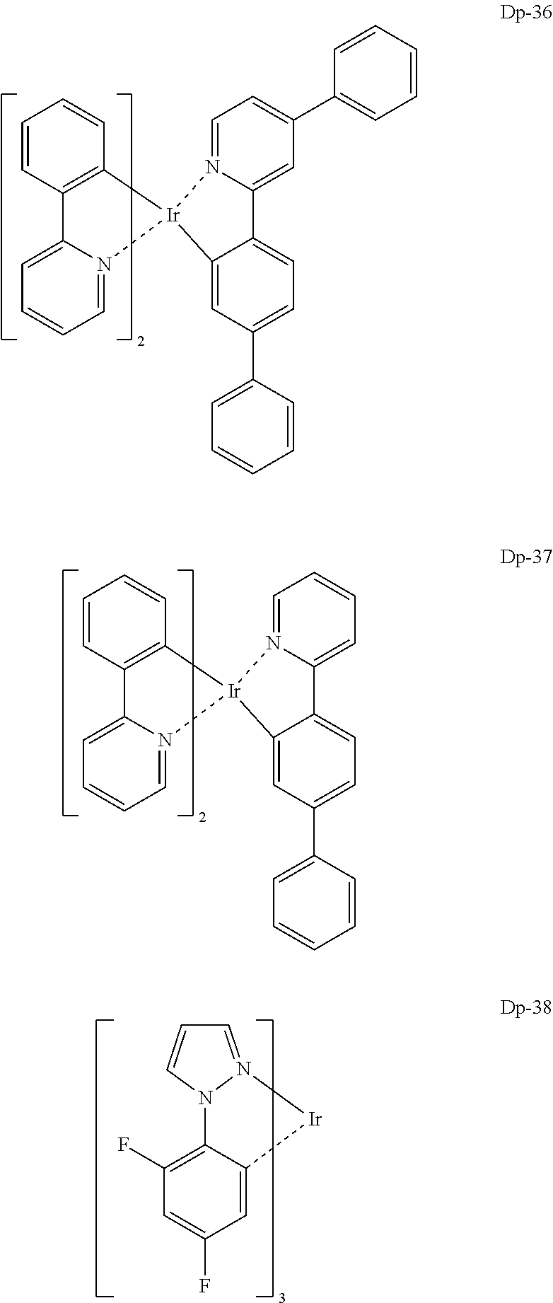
C1=N2C(=CC=C1)C1=C([Ir]23N2=CC=C(C4=CC=CC=C4)C=C2C2=CC=C(C4=CC=CC=C4)C=C32)C=CC=C1.C1=C2C(=C(F)C=C1F)N1N(=CC=C1)[Ir]2.C1=N2C(=CC=C1)C1=C([Ir]23N2=CC=CC=C2C2=CC=C(C4=CC=CC=C4)C=C32)C=CC=C1
